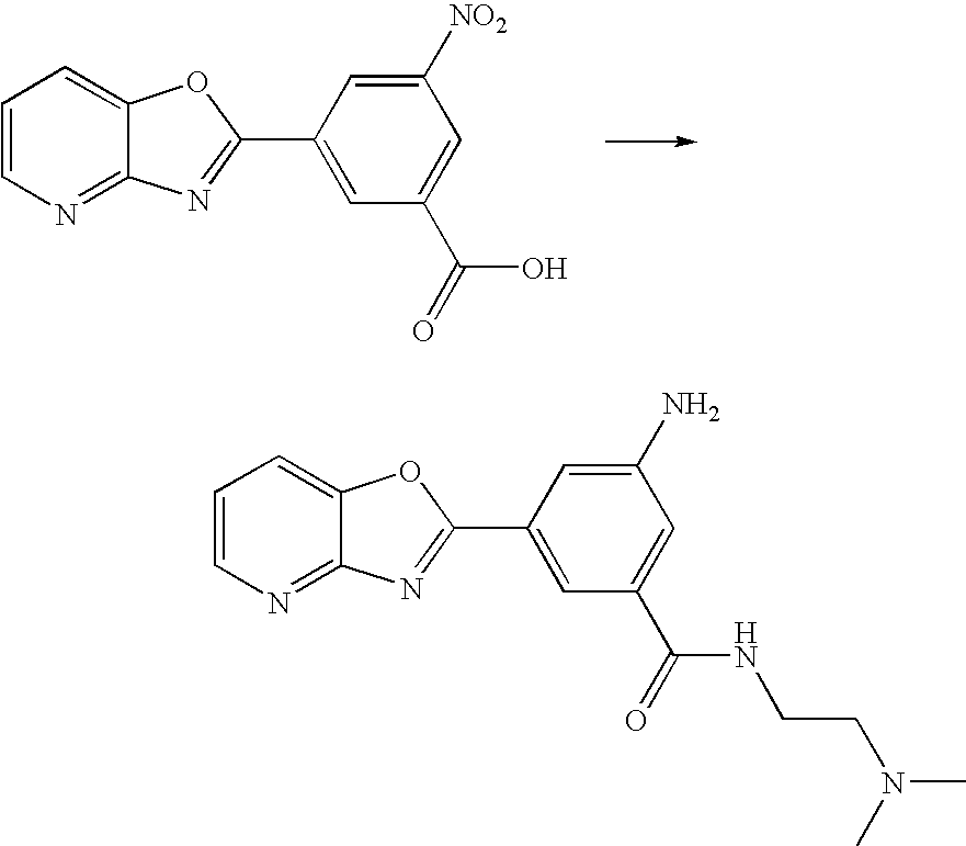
C1=CN=C2C(=C1)OC(C1=CC(C(O)=O)=CC([NO2])=C1)=N2.C1=CN=C2C(=C1)OC(C1=CC(C(NCCN(C)C)=O)=CC(N)=C1)=N2
